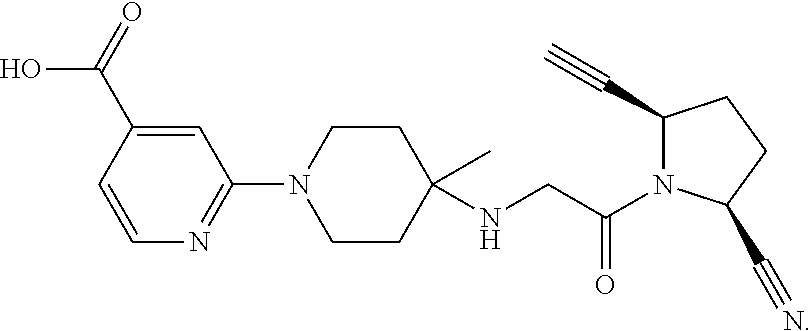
C1=C(C(=O)O)C=CN=C1N1CCC(NCC(=O)N2C(C#C)CCC2C#N)(C)CC1
